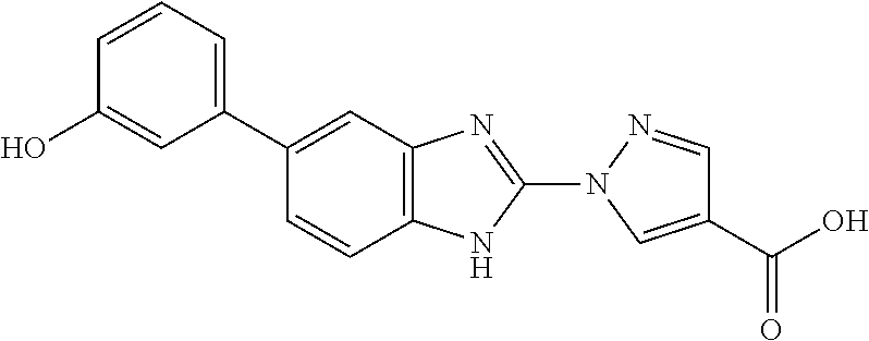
C12=C(N=C(N3C=C(C(O)=O)C=N3)N1)C=C(C1=CC=CC(O)=C1)C=C2
